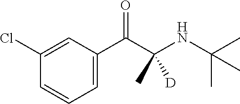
C1(Cl)=CC(C(C(NC(C)(C)C)(C)[D])=O)=CC=C1
